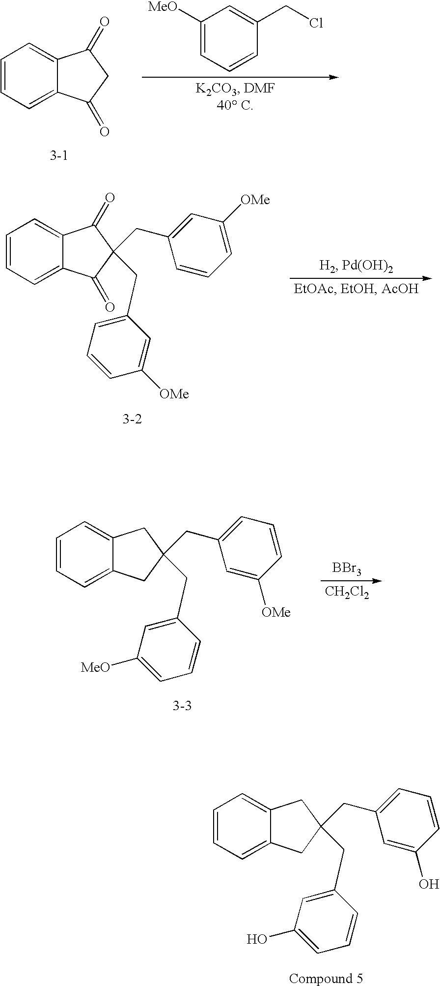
C1=CC=C2C(=C1)C(=O)CC2=O.C1([MeO])=CC=CC(CCl)=C1.C1=CC=C2C(=C1)C(=O)C(CC1=CC([OMe])=CC=C1)(CC1=CC=CC([OMe])=C1)C2=O.C1=CC=C2C(=C1)CC(CC1=CC=CC([OMe])=C1)(CC1=CC([MeO])=CC=C1)C2.[BBr3].[CH2Cl2].C1=CC=C2C(=C1)CC(CC1=CC=CC(O)=C1)(CC1=CC(O)=CC=C1)C2
